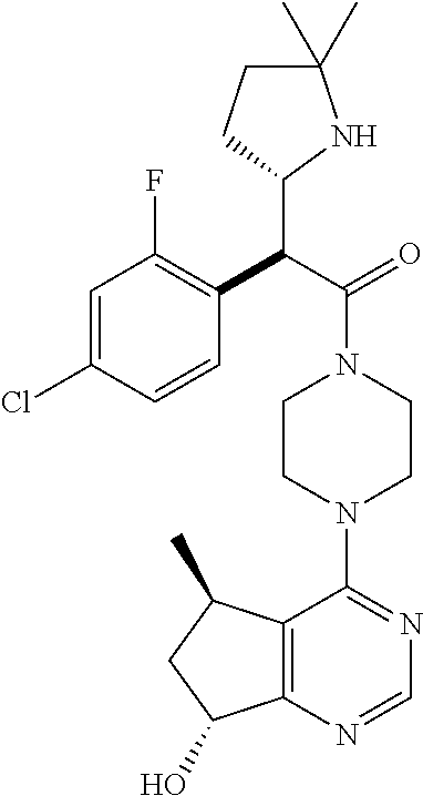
C1=C(Cl)C=CC(C(C(=O)N2CCN(C3=NC=NC4=C3C(C)CC4O)CC2)C2NC(C)(C)CC2)=C1F
